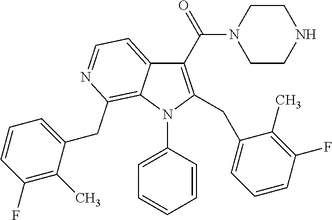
C1(C(=O)N2CCNCC2)=C(CC2=CC=CC(F)=C2C)N(C2=CC=CC=C2)C2=C(CC3=CC=CC(F)=C3C)N=CC=C12
